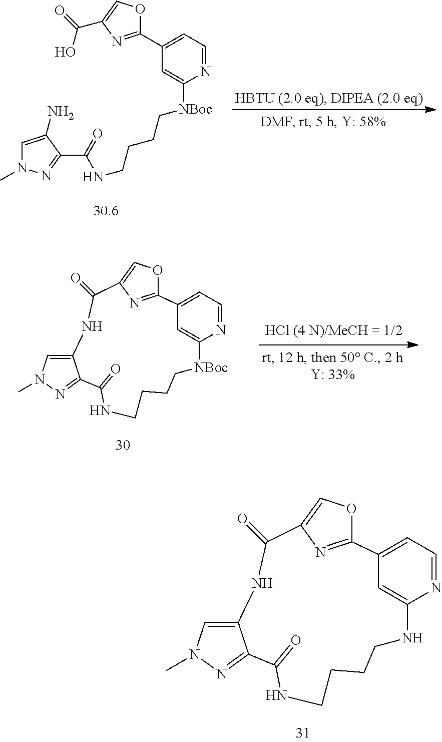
C1=C(N)C(C(=O)NCCCC[NBoc]C2=CC(C3=NC(C(O)=O)=CO3)=CC=N2)=NN1C.C1(=O)NCCCC[NBoc]C2=CC(=CC=N2)C2=NC(=CO2)C(=O)NC2=CN(C)N=C12.C1(=O)NCCCCNC2=CC(=CC=N2)C2=NC(=CO2)C(=O)NC2=CN(C)N=C12
